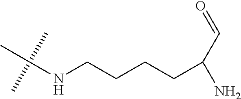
N(CCCCC(N)C=O)C(C)(C)C
